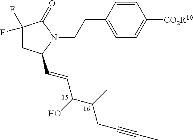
C1=CC(CCN2C(=O)C(F)(F)CC2C=CC(C(CC#CC)C)O)=CC=C1[CO2R10]
